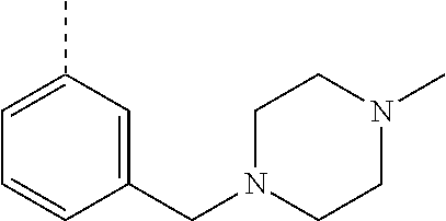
C1=C(C)C=C(CN2CCN(C)CC2)C=C1
